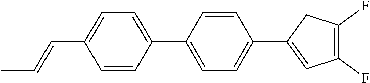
C(=CC)C1=CC=C(C2=CC=C(C3=CC(F)=C(F)C3)C=C2)C=C1
